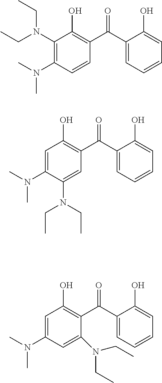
O=C(C1=CC=CC=C1O)C1=C(O)C(N(CC)CC)=C(N(C)C)C=C1.O=C(C1=CC=CC=C1O)C1=C(O)C=C(N(C)C)C(N(CC)CC)=C1.O=C(C1=CC=CC=C1O)C1=C(O)C=C(N(C)C)C=C1N(CC)CC
